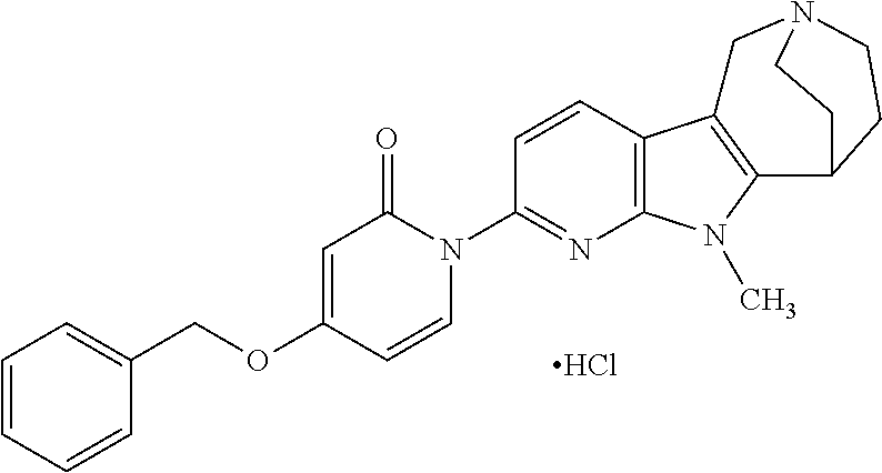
Cl.C1=CC=CC(COC2=CC(=O)N(C3=NC4=C(C=C3)C3=C(N4C)C4CCN(C3)CC4)C=C2)=C1
